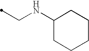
C1(NCC)CCCCC1
